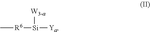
[R6]([Si]([W3-a])[Ya])C
